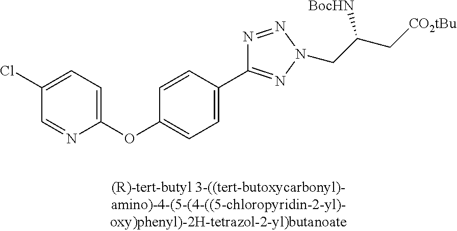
C1(OC2=CC=C(C3=NN(CC(C[CO2tBu])[BocHN])N=N3)C=C2)=CC=C(Cl)C=N1
